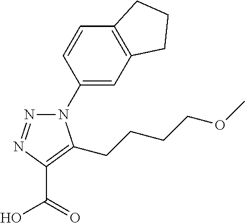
C1(N2N=NC(C(=O)O)=C2CCCCOC)=CC2=C(C=C1)CCC2
